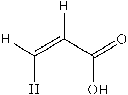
C(=C(C(=O)O)[H])([H])[H]
